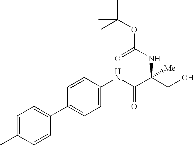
CC1=CC=C(C2=CC=C(NC(C(CO)(NC(OC(C)(C)C)=O)[Me])=O)C=C2)C=C1
